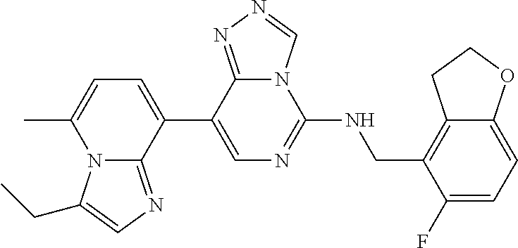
N12C(=NC=C1CC)C(C1=CN=C(NCC3=C4C(=CC=C3F)OCC4)N3C1=NN=C3)=CC=C2C
